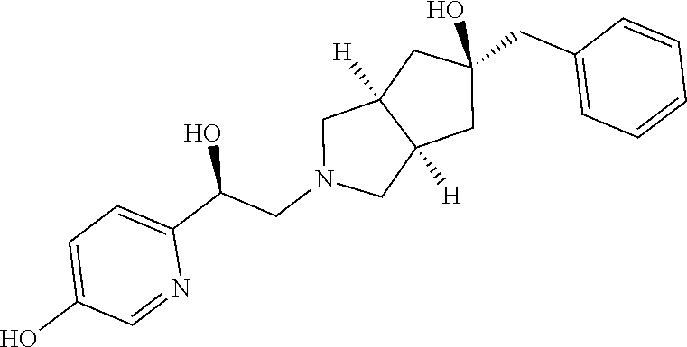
C1(CC2=CC=CC=C2)(O)CC2([H])C([H])(CN(CC(C3=CC=C(O)C=N3)O)C2)C1
